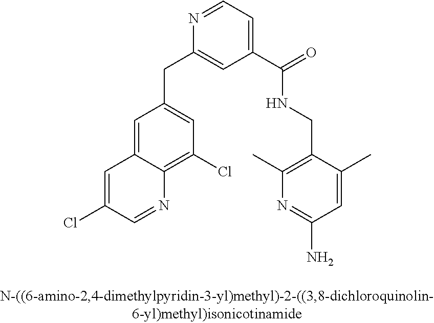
C1=C2C(=C(Cl)C=C1CC1=CC(C(=O)NCC3=C(C)N=C(N)C=C3C)=CC=N1)N=CC(Cl)=C2
